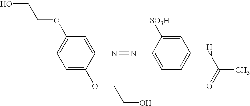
C1=C(OCCO)C(N=NC2=CC=C(NC(C)=O)C=C2[SO3H])=CC(OCCO)=C1C
